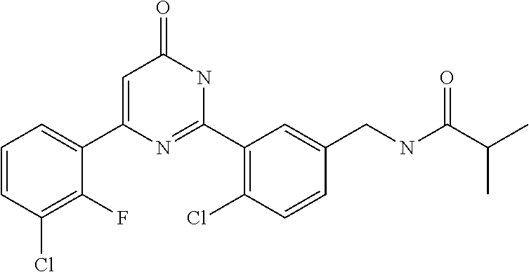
C1(C2=CC(=O)NC(C3=C(Cl)C=CC(CNC(C(C)C)=O)=C3)=N2)=CC=CC(Cl)=C1F
